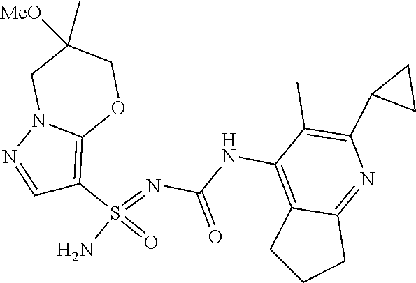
C(NC1=C2C(=NC(C3CC3)=C1C)CCC2)(N=S(N)(=O)C1=C2N(N=C1)CC([MeO])(C)CO2)=O
